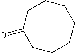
C1CCCCCCC1=O
